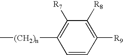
C1([R7])=C([(CH2)n]C)C=CC([R9])=C1[R8]
